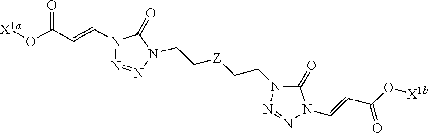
[X1a]OC(C=CN1N=NN(CC[Z]CCN2C(=O)N(C=CC(O[X1b])=O)N=N2)C1=O)=O
